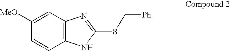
C12=C(C=C([MeO])C=C1)N=C(SC[Ph])N2
